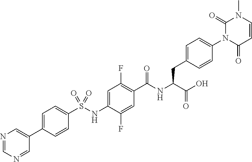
N1=CN=CC(C2=CC=C(S(NC3=CC(F)=C(C(NC(C(=O)O)CC4=CC=C(N5C(=O)C=CN(C)C5=O)C=C4)=O)C=C3F)(=O)=O)C=C2)=C1
